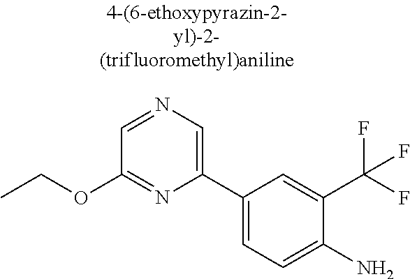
CCOC1=NC(C2=CC=C(N)C(C(F)(F)F)=C2)=CN=C1
